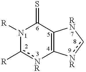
N1([R])c([R])[NR]C2=C(C1=S)[RN]c[NR]2
